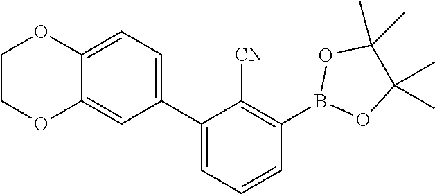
C1(C2=CC=CC(B3OC(C)(C)C(C)(C)O3)=C2[CN])=CC=C2C(=C1)OCCO2
